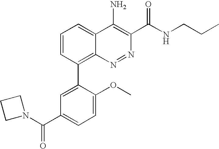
C1(C2=C3C(=CC=C2)C(N)=C(C(NCCC)=O)N=N3)=CC(C(N2CCC2)=O)=CC=C1OC
